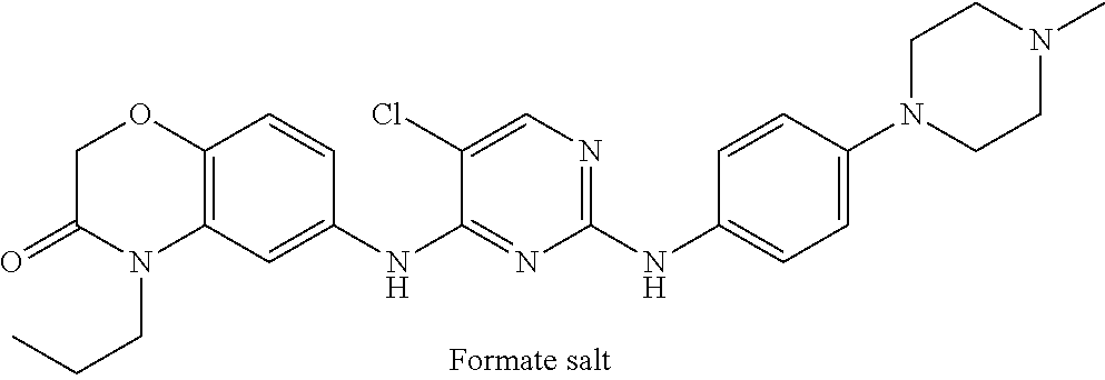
C1(NC2=CC=C(N3CCN(C)CC3)C=C2)=NC=C(Cl)C(NC2=CC3=C(C=C2)OCC(=O)N3CCC)=N1
